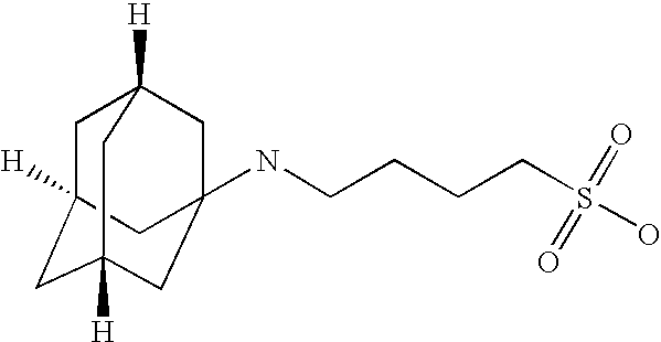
C1C2([H])CC3([H])CC(NCCCCS(O)(=O)=O)(CC1([H])C3)C2
